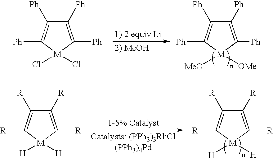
C1([Ph])=C([Ph])[M]([MeO])([OMe])C([Ph])=C1[Ph].C1([Ph])=C([Ph])[M](Cl)(Cl)C([Ph])=C1[Ph].C1([R])=C([R])[M]([H])([H])C([R])=C1[R].C1([R])=C([R])[M]([H])([H])C([R])=C1[R]
